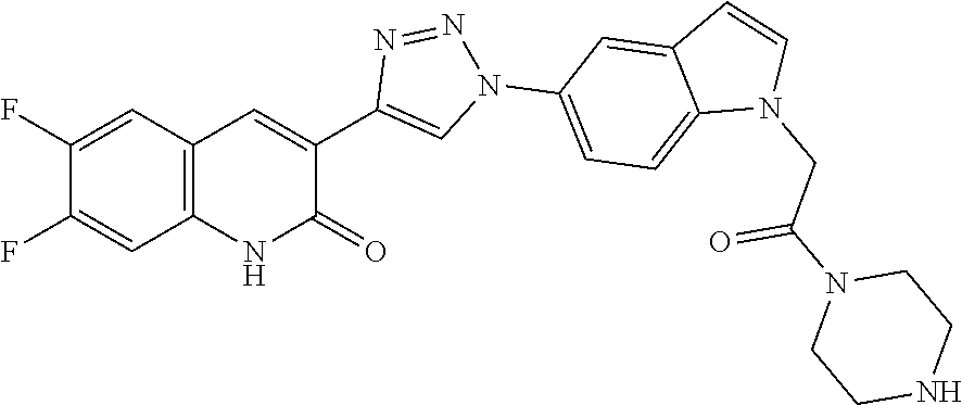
C12=C(C=C(F)C(F)=C1)C=C(C1=CN(C3=CC=C4C(=C3)C=CN4CC(N3CCNCC3)=O)N=N1)C(=O)N2
